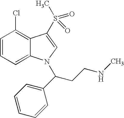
C1=CC=C2C(=C1Cl)C(S(=O)(=O)C)=CN2C(CCNC)C1=CC=CC=C1
